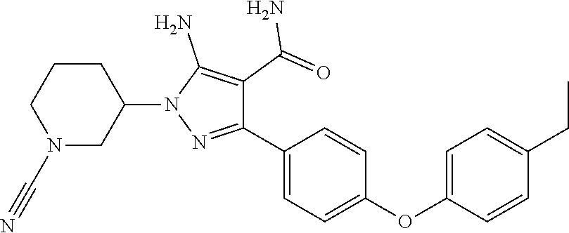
C1=C(OC2=CC=C(C3=NN(C4CN(C#N)CCC4)C(N)=C3C(=O)N)C=C2)C=CC(CC)=C1
